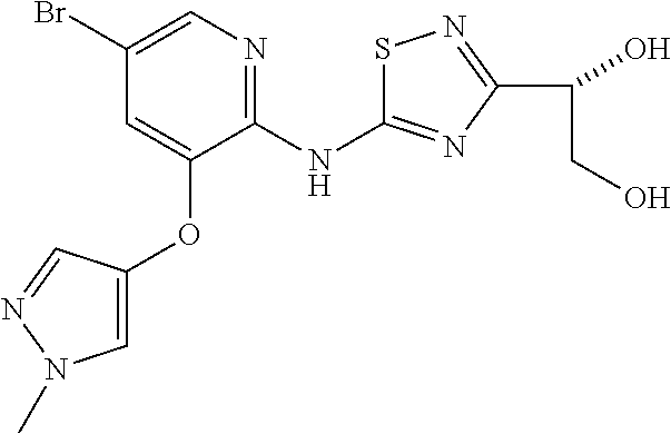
BrC1=CN=C(NC2=NC(C(O)CO)=NS2)C(OC2=CN(C)N=C2)=C1
